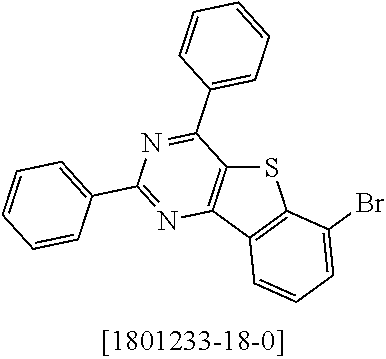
S1C2=C(C3=C1C(Br)=CC=C3)N=C(C1=CC=CC=C1)N=C2C1=CC=CC=C1
